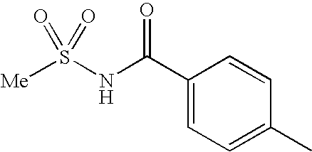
C1(C(NS([Me])(=O)=O)=O)=CC=C(C)C=C1
